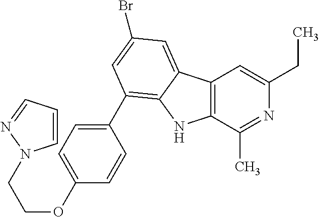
C12=C(C(C)=NC(CC)=C1)NC1=C(C3=CC=C(OCCN4C=CC=N4)C=C3)C=C(Br)C=C21
